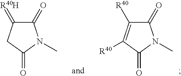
C1(=O)C([R40])=C([R40])C(=O)N1C.C1(=O)C(=[R40H])CC(=O)N1C
